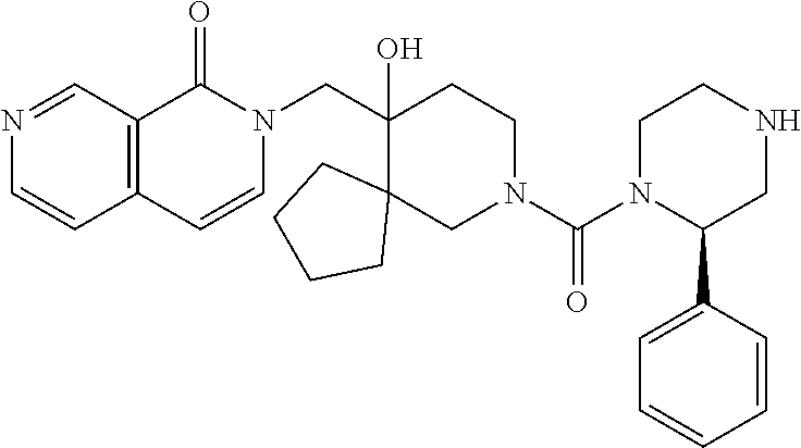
C12=C(C(=O)N(CC3(O)C4(CN(C(N5C(C6=CC=CC=C6)CNCC5)=O)CC3)CCCC4)C=C1)C=NC=C2
